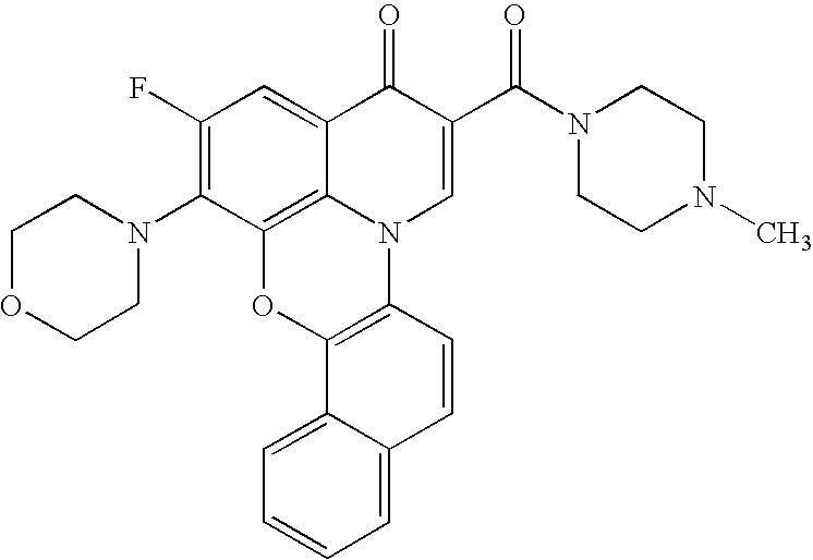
C1(F)=C(N2CCOCC2)C2=C3C(=C1)C(=O)C(C(N1CCN(C)CC1)=O)=CN3C1=C(O2)C2=CC=CC=C2C=C1
